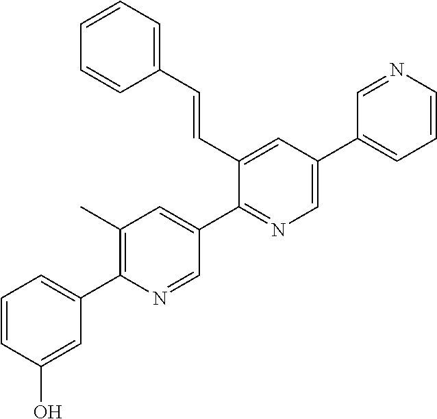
C1=CC(O)=CC(C2=C(C)C=C(C3=NC=C(C4=CC=CN=C4)C=C3C=CC3=CC=CC=C3)C=N2)=C1
